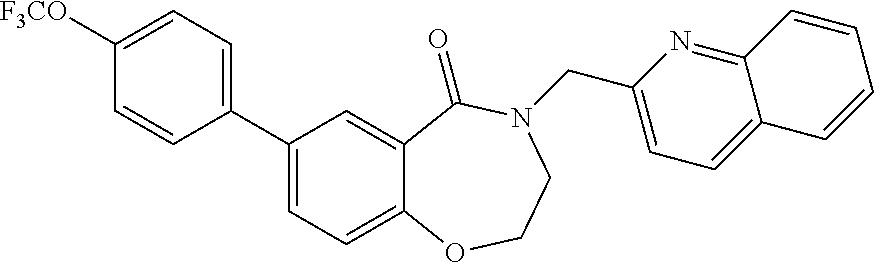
C1(C2=CC=C3C(=C2)C(=O)N(CC2=CC=C4C(=N2)C=CC=C4)CCO3)=CC=C([F3CO])C=C1
